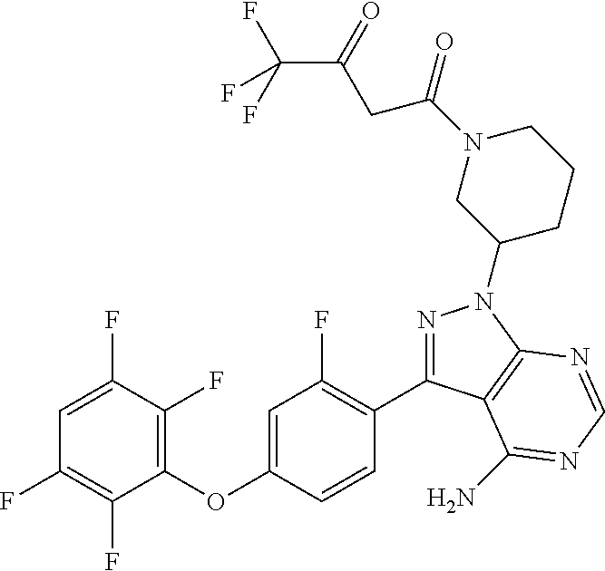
C1(OC2=CC(F)=C(C3=NN(C4CCCN(C(=O)CC(C(F)(F)F)=O)C4)C4=C3C(N)=NC=N4)C=C2)=C(F)C(F)=CC(F)=C1F
